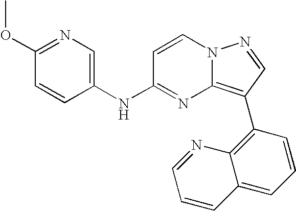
C1(OC)=NC=C(NC2=NC3=C(C4=C5C(=CC=C4)C=CC=N5)C=NN3C=C2)C=C1
